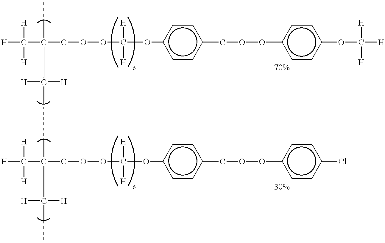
C(C(COOC([H])([H])Oc1ccc(COOc2ccc(OC([H])([H])[H])cc2)cc1)(C([H])([H])CCC(CC(CC)([H])[H])(C([H])([H])[H])COOC([H])([H])Oc1ccc(COOc2ccc(Cl)cc2)cc1)CC)([H])([H])[H]
